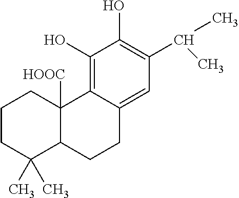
C1CC(C)(C)C2C([HOOC])(C1)C1=C(O)C(O)=C(C(C)C)C=C1CC2
